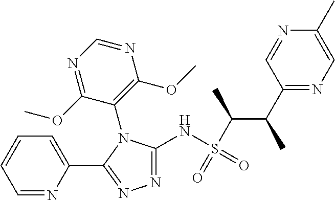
N1=C(NS(=O)(C(C)C(C)C2=NC=C(C)N=C2)=O)N(C2=C(OC)N=CN=C2OC)C(C2=CC=CC=N2)=N1
